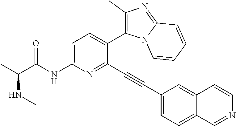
C1=C(NC(C(C)NC)=O)N=C(C#CC2=CC=C3C(=C2)C=CN=C3)C(C2=C(C)N=C3N2C=CC=C3)=C1
